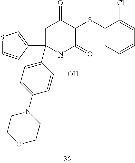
C1C(C2=CSC=C2)(C2=CC=C(N3CCOCC3)C=C2O)NC(=O)C(SC2=CC=CC=C2Cl)C1=O
